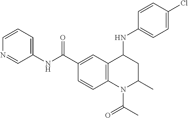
C1=C(C(NC2=CC=CN=C2)=O)C=CC2=C1C(NC1=CC=C(Cl)C=C1)CC(C)N2C(C)=O
